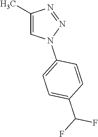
C1(C)=CN(C2=CC=C(C(F)F)C=C2)N=N1
